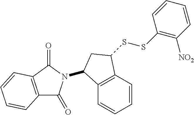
C1=CC2=C(C=C1)C(N1C(=O)C3=C(C1=O)C=CC=C3)CC2SSC1=C([NO2])C=CC=C1
